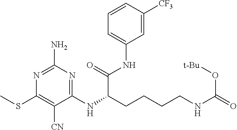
C1(NC(CCCCNC(O[t-Bu])=O)C(NC2=CC=CC([CF3])=C2)=O)=NC(N)=NC(SC)=C1[CN]
